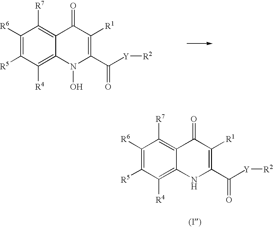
C1([R6])=C([R5])C([R4])=C2C(=C1[R7])C(=O)C([R1])=C(C([Y][R2])=O)N2O.C1([R6])=C([R5])C([R4])=C2C(=C1[R7])C(=O)C([R1])=C(C([Y][R2])=O)N2
